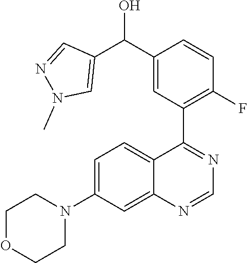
C12=CC(N3CCOCC3)=CC=C1C(C1=C(F)C=CC(C(C3=CN(C)N=C3)O)=C1)=NC=N2
